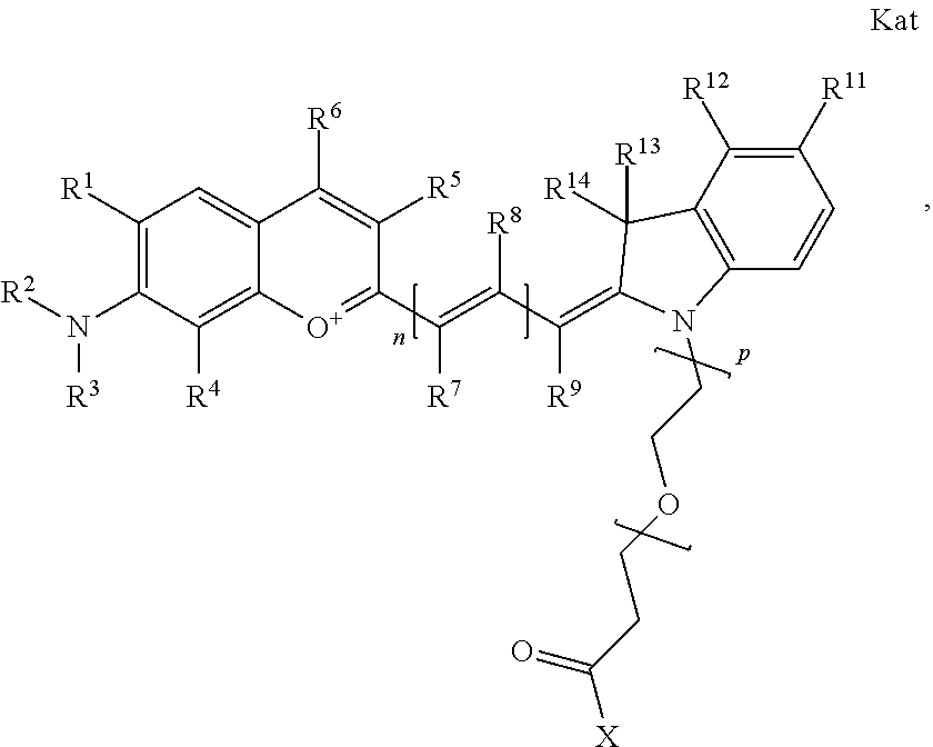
C1([R1])=C(N([R2])[R3])C([R4])=C2C(=C1)C([R6])=C([R5])C(C(=C(C([R9])=C1C([R13])([R14])C3=C(C=CC([R11])=C3[R12])N1CCOCCC([X])=O)[R8])[R7])=[O+]2
